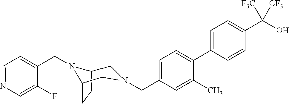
C1=C(C2=CC=C(CN3CC4CCC(N4CC4=CC=NC=C4F)C3)C=C2C)C=CC(C(O)([F3C])[CF3])=C1
